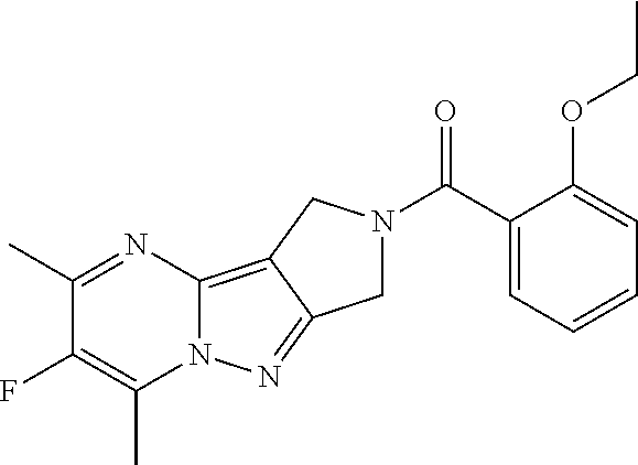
C1(C)=NC2=C3C(=NN2C(C)=C1F)CN(C(C1=CC=CC=C1OCC)=O)C3
